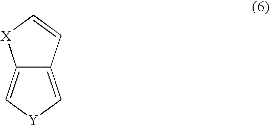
C12=C[Y]C=C1[X]C=C2
